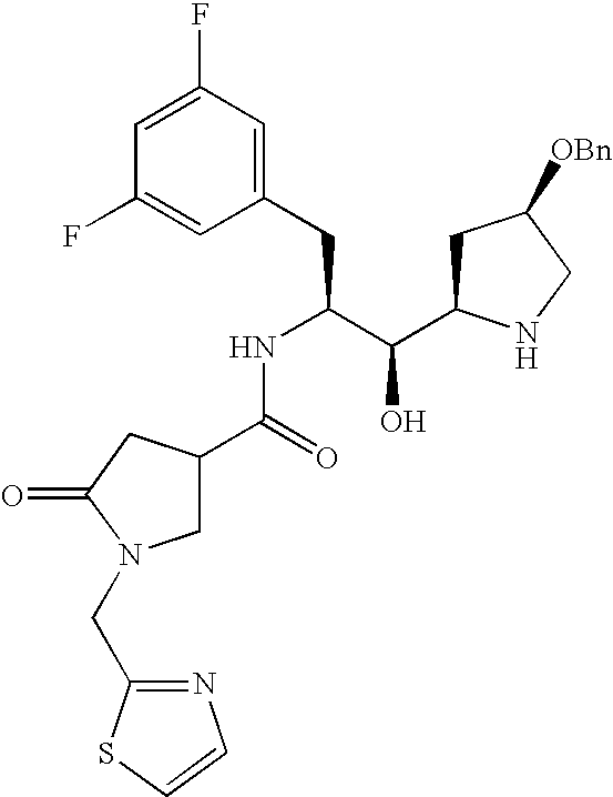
C1(F)=CC(F)=CC(CC(C(C2CC([OBn])CN2)O)NC(C2CN(CC3=NC=CS3)C(=O)C2)=O)=C1
